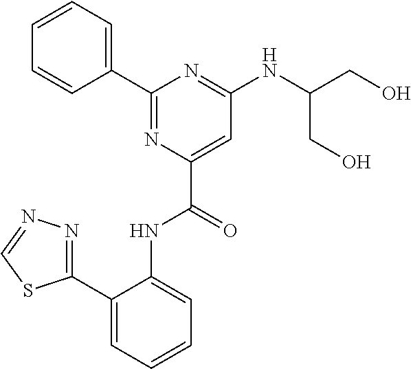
C1(C2=CC=CC=C2NC(C2=CC(NC(CO)CO)=NC(C3=CC=CC=C3)=N2)=O)=NN=CS1
